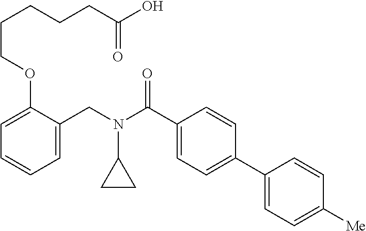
C1=C(CN(C(C2=CC=C(C3=CC=C([Me])C=C3)C=C2)=O)C2CC2)C(OCCCCCC(O)=O)=CC=C1
